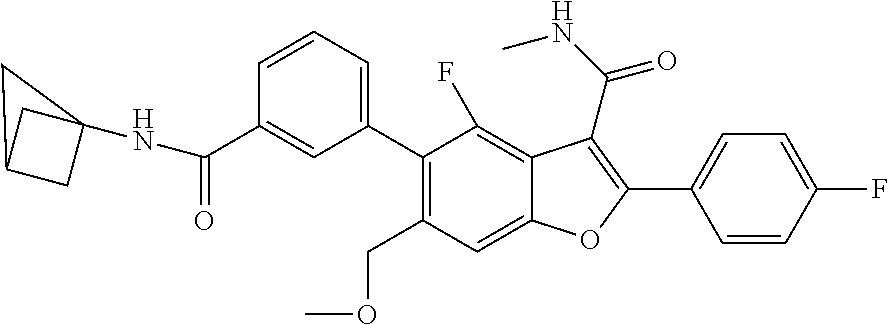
C1(C2=CC=CC(C(NC34CC(C3)C4)=O)=C2)=C(COC)C=C2C(=C1F)C(C(=O)NC)=C(C1=CC=C(F)C=C1)O2
